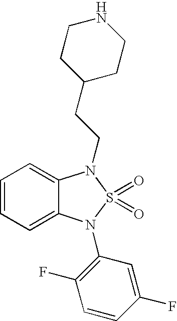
C1=CC=C2C(=C1)N(CCC1CCNCC1)S(=O)(=O)N2C1=C(F)C=CC(F)=C1
